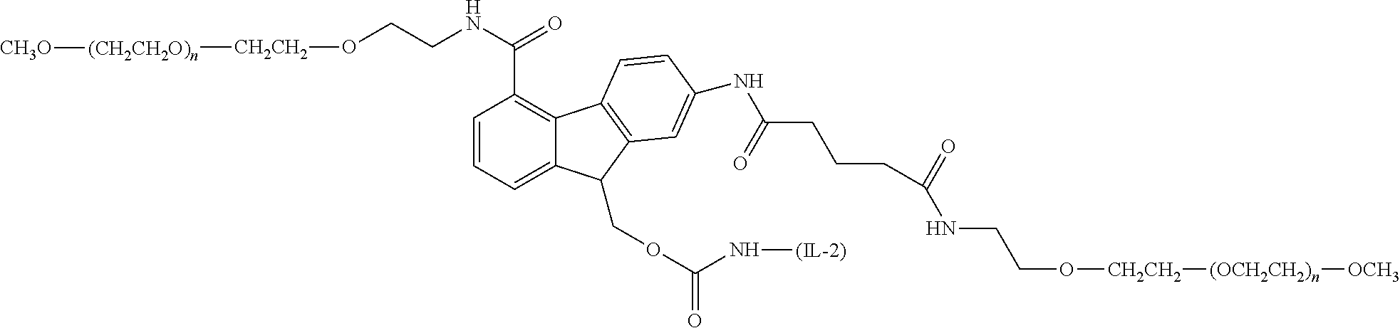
C1=CC=C2C(COC(=O)N[(IL-2)])C3=C(C=CC(NC(CCCC(NCCO[CH2CH2][(OCH2CH2)n][OCH3])=O)=O)=C3)C2=C1C(NCCO[CH2CH2][(CH2CH2O)n][CH3O])=O
